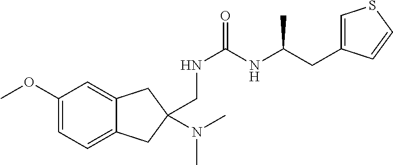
C1(OC)=CC=C2C(=C1)CC(N(C)C)(CNC(=O)NC(CC1=CSC=C1)C)C2
